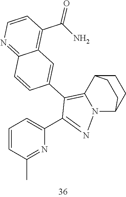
C1=CC(C)=NC(C2=NN3C(=C2C2=CC4=C(C(N)=O)C=CN=C4C=C2)C2CCC3CC2)=C1
